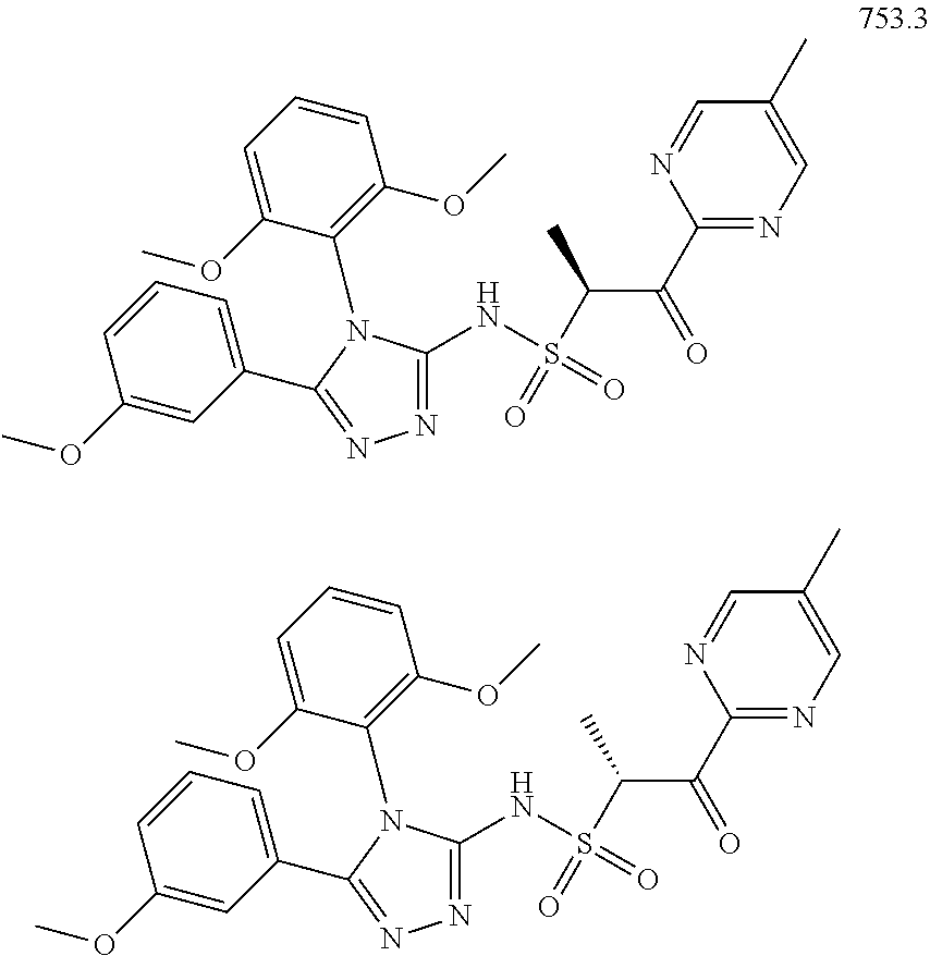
C1=NC(C(=O)C(C)S(=O)(=O)NC2=NN=C(C3=CC=CC(OC)=C3)N2C2=C(OC)C=CC=C2OC)=NC=C1C.C1=NC(C(=O)C(C)S(=O)(=O)NC2=NN=C(C3=CC=CC(OC)=C3)N2C2=C(OC)C=CC=C2OC)=NC=C1C
